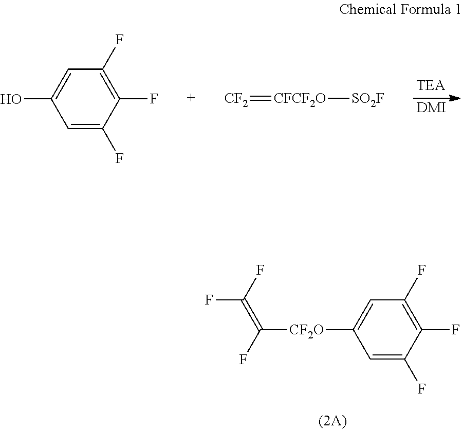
C1=C([CF2O]C(=C(F)F)F)C=C(F)C(F)=C1F.[DMI].C1=C(O)C=C(F)C(F)=C1F.[CF2]=[CFCF2O][SO2F]
